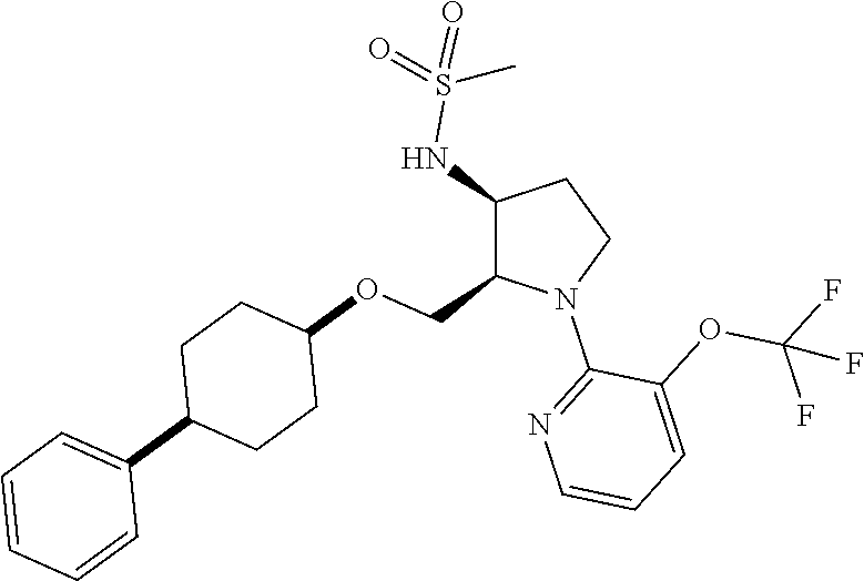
C1(NS(=O)(=O)C)C(COC2CCC(C3=CC=CC=C3)CC2)N(C2=NC=CC=C2OC(F)(F)F)CC1
